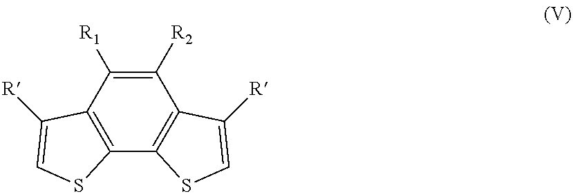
C12=C(C3=C(C([R1])=C1[R2])C([R])=CS3)SC=C2[R]
